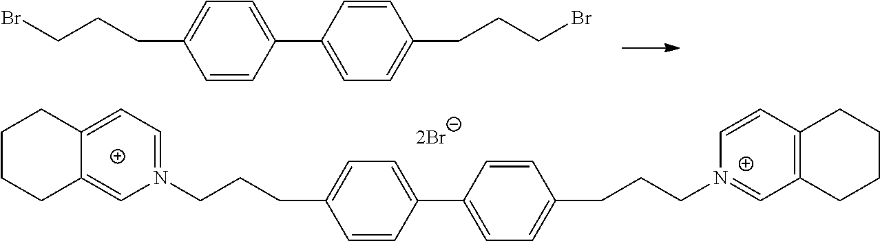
C(CCC1=CC=C(C2=CC=C(CCCBr)C=C2)C=C1)Br.C(CCC1=CC=C(C2=CC=C(CCC[N+]3=CC4=C(C=C3)CCCC4)C=C2)C=C1)N1=CC=C2C(=C1)CCCC2
